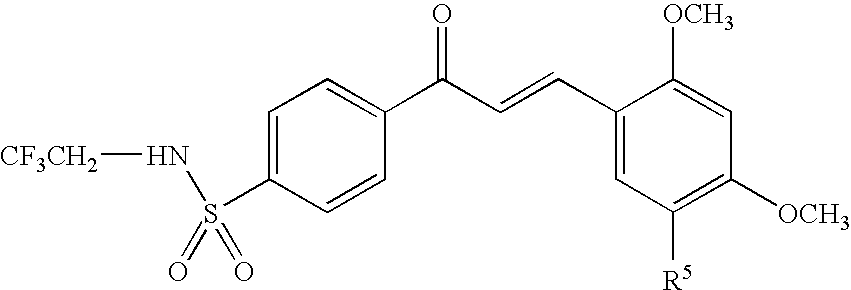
[CF3CH2]NS(C1=CC=C(C(=O)C=CC2=CC([R5])=C([OCH3])C=C2[OCH3])C=C1)(=O)=O
